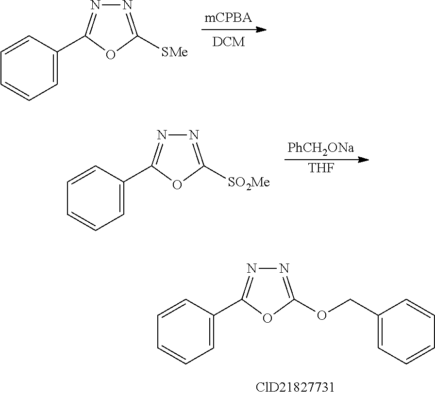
C1=C(C2=NN=C([SMe])O2)C=CC=C1.C1=C(C2=NN=C([SO2Me])O2)C=CC=C1.[PhCH2ONa].[THF].C1=C(C2=NN=C(OCC3=CC=CC=C3)O2)C=CC=C1
